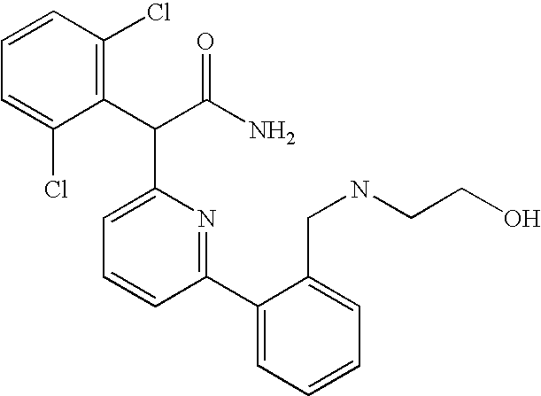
C1=C(Cl)C(C(C(N)=O)C2=CC=CC(C3=CC=CC=C3CNCCO)=N2)=C(Cl)C=C1
